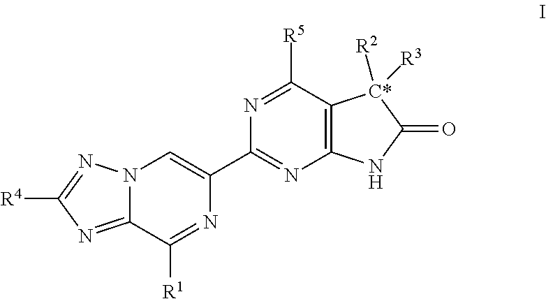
C12=NC([R4])=NN1C=C(C1=NC3=C(C([R5])=N1)[C*]([R2])([R3])C(=O)N3)N=C2[R1]
